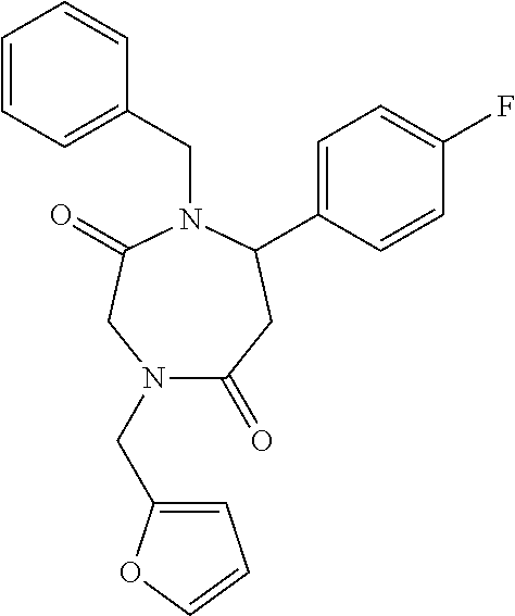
N1(CC2=CC=CO2)C(=O)CC(C2=CC=C(F)C=C2)N(CC2=CC=CC=C2)C(=O)C1
